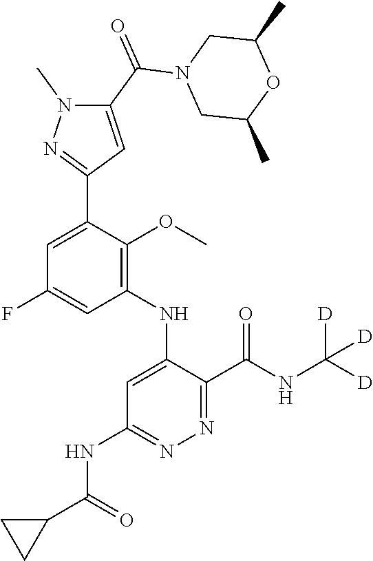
C1=C(F)C=C(C2=NN(C)C(C(N3CC(C)OC(C)C3)=O)=C2)C(OC)=C1NC1=CC(NC(C2CC2)=O)=NN=C1C(NC([D])([D])[D])=O
